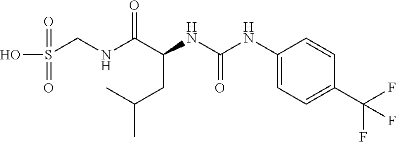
N(C(C(NC(NC1=CC=C(C(F)(F)F)C=C1)=O)CC(C)C)=O)CS(=O)(=O)O
